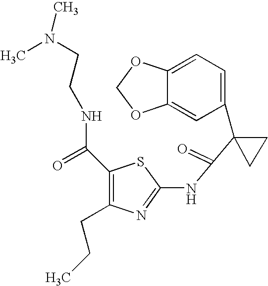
C1=C2C(=CC(C3(C(=O)NC4=NC(CCC)=C(C(NCCN(C)C)=O)S4)CC3)=C1)OCO2
